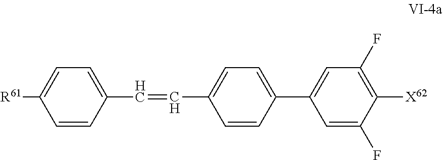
C1=CC(C=CC2=CC=C(C3=CC(F)=C([X62])C(F)=C3)C=C2)=CC=C1[R61]
